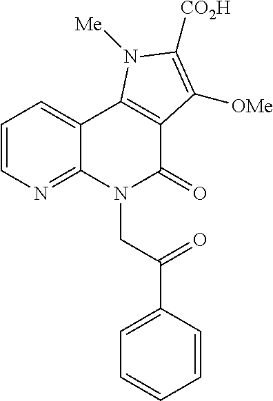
C1=CN=C2C(=C1)C1=C(C(=O)N2CC(C2=CC=CC=C2)=O)C([OMe])=C([CO2H])N1[Me]
